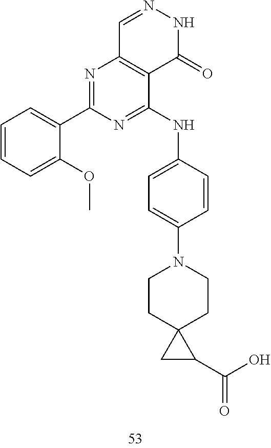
C1=NNC(=O)C2=C1N=C(C1=CC=CC=C1OC)N=C2NC1=CC=C(N2CCC3(CC2)CC3C(O)=O)C=C1
